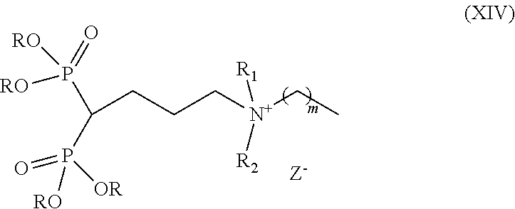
C(CCC[N+](CC)([R1])[R2])(P(=O)([RO])[RO])P([OR])(=O)[RO]
